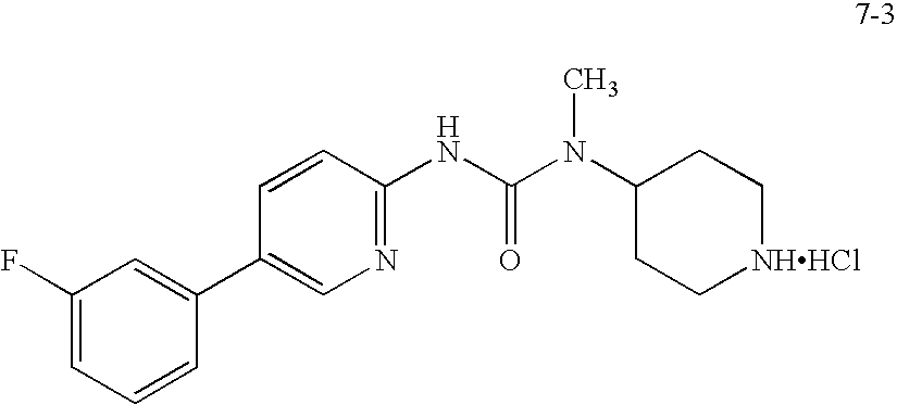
C1(F)=CC=CC(C2=CN=C(NC(N(C3CC[NHHCl]CC3)C)=O)C=C2)=C1
